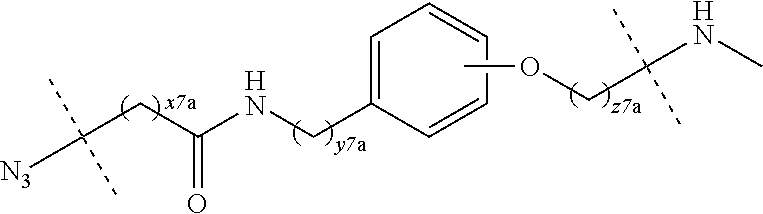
C(CC(NCC1=CC=CC=C1)=O)([N3])(C)C.COCC(NC)(C)C
